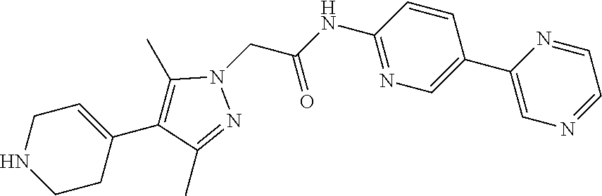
C1=C(C2=C(C)N(CC(NC3=NC=C(C4=CN=CC=N4)C=C3)=O)N=C2C)CCNC1
